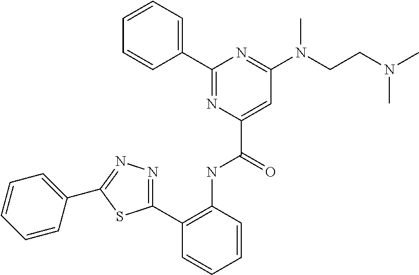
C1=CC=CC(C2=NC(C(=O)NC3=C(C4=NN=C(C5=CC=CC=C5)S4)C=CC=C3)=CC(N(CCN(C)C)C)=N2)=C1
